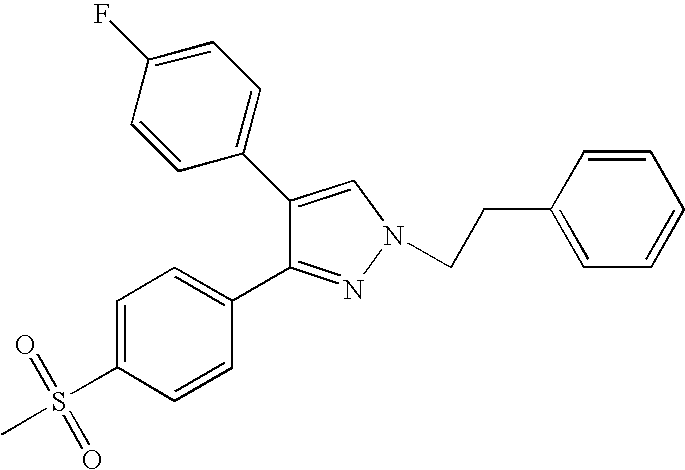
C1(C2=CC=C(F)C=C2)=CN(CCC2=CC=CC=C2)N=C1C1=CC=C(S(C)(=O)=O)C=C1
